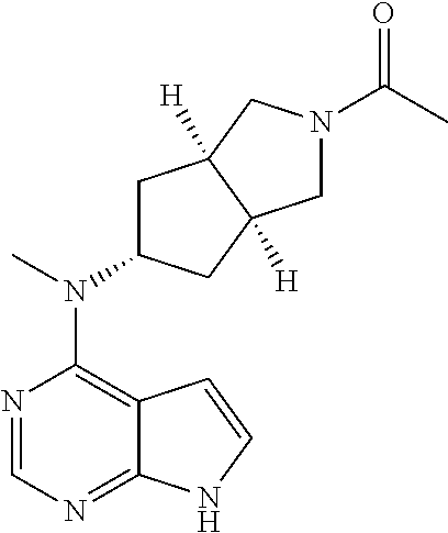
N1=CN=C2C(=C1N(C)C1CC3([H])C([H])(C1)CN(C(C)=O)C3)C=CN2
